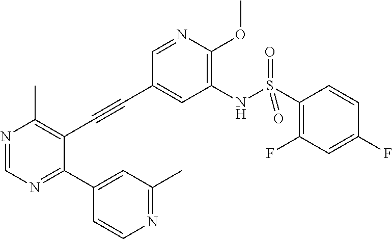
N1=CN=C(C2=CC(C)=NC=C2)C(C#CC2=CC(NS(C3=C(F)C=C(F)C=C3)(=O)=O)=C(OC)N=C2)=C1C
